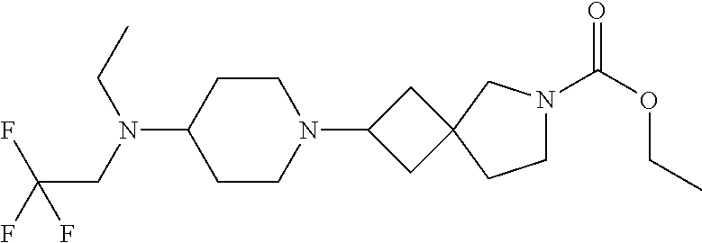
C1CN(C2CC3(C2)CCN(C(OCC)=O)C3)CCC1N(CC(F)(F)F)CC
